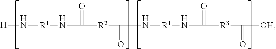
[H]N[R1]NC([R2]C(N[R1]NC(=O)[R3]C(=O)[OH])=O)=O
